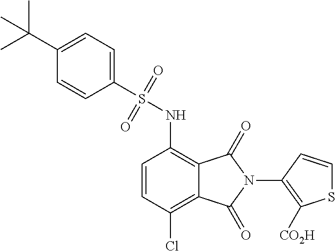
C1=CC(Cl)=C2C(=C1NS(C1=CC=C(C(C)(C)C)C=C1)(=O)=O)C(=O)N(C1=C([CO2H])SC=C1)C2=O
